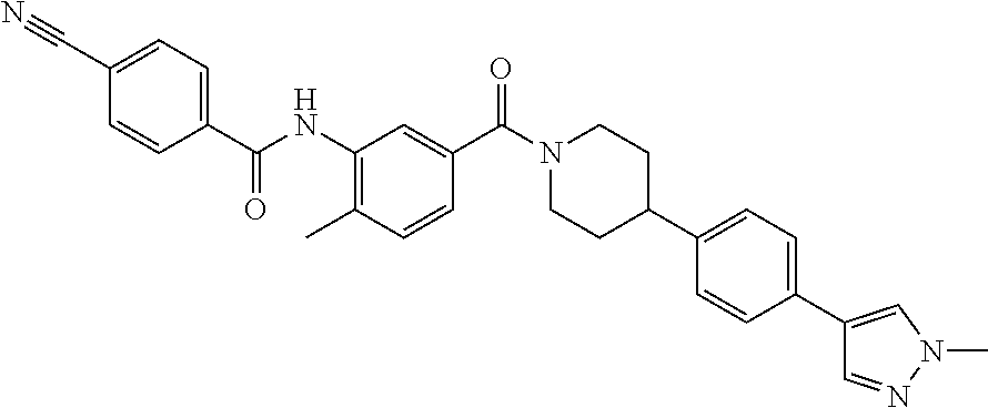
C1(C(NC2=C(C)C=CC(C(N3CCC(C4=CC=C(C5=CN(C)N=C5)C=C4)CC3)=O)=C2)=O)=CC=C(C#N)C=C1
